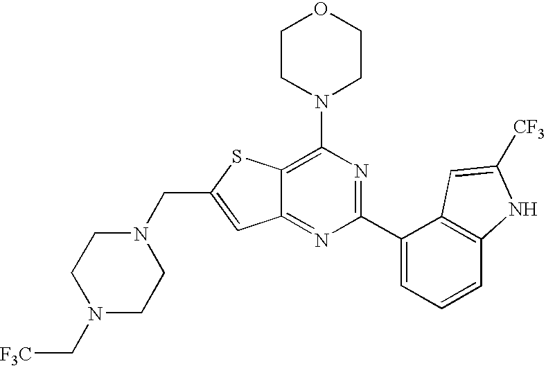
N1(CC2=CC3=NC(C4=CC=CC5=C4C=C([CF3])N5)=NC(N4CCOCC4)=C3S2)CCN(C[F3C])CC1
